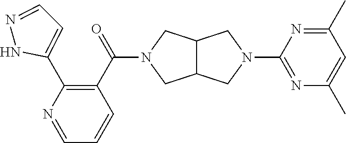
C1(C(=O)N2CC3C(C2)CN(C2=NC(C)=CC(C)=N2)C3)=C(C2=CC=NN2)N=CC=C1
